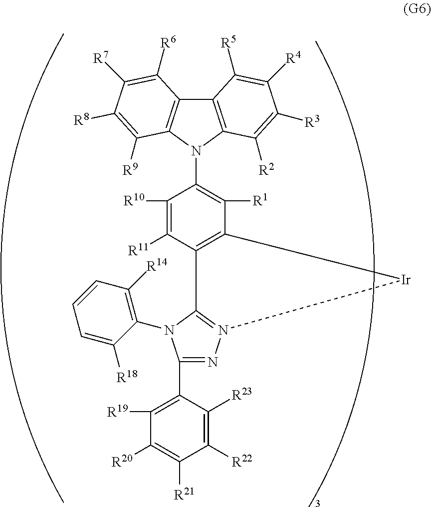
C12=C(N(C3=C([R1])C4=C(C([R11])=C3[R10])C3=N(N=C(C5=C([R19])C([R20])=C([R21])C([R22])=C5[R23])N3C3=C([R14])C=CC=C3[R18])[Ir]4)C3=C1C([R6])=C([R7])C([R8])=C3[R9])C([R2])=C([R3])C([R4])=C2[R5]
